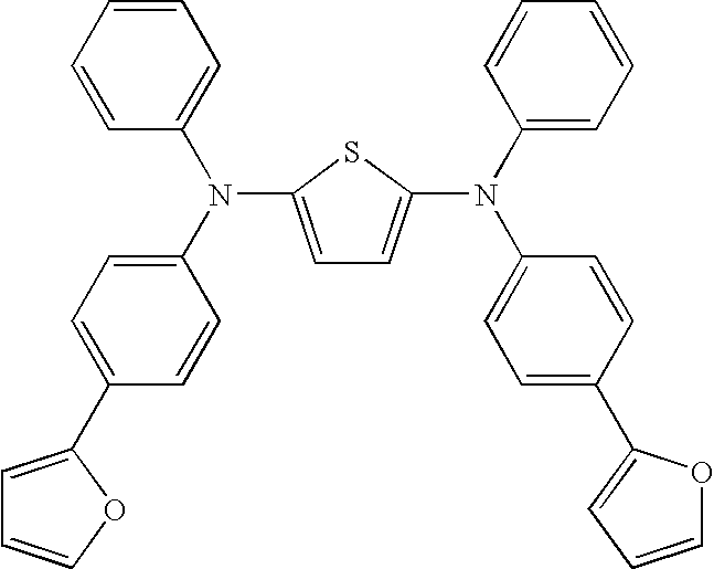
C1=C(N(C2=CC=C(C3=CC=CO3)C=C2)C2=CC=CC=C2)SC(N(C2=CC=CC=C2)C2=CC=C(C3=CC=CO3)C=C2)=C1
